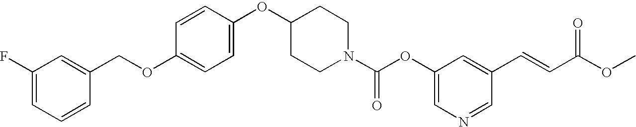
C1(OC2CCN(C(OC3=CN=CC(C=CC(OC)=O)=C3)=O)CC2)=CC=C(OCC2=CC(F)=CC=C2)C=C1
